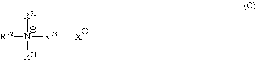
[R71][N+]([R72])([R74])[R73].[X]
